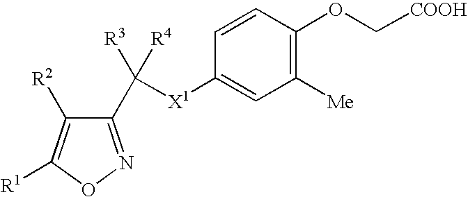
C1(C([X1]C2=CC([Me])=C(OC[COOH])C=C2)([R4])[R3])=NOC([R1])=C1[R2]
